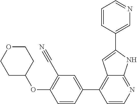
C1=CC(C2=C3C(=NC=C2)NC(C2=CN=CC=C2)=C3)=CC(C#N)=C1OC1CCOCC1
